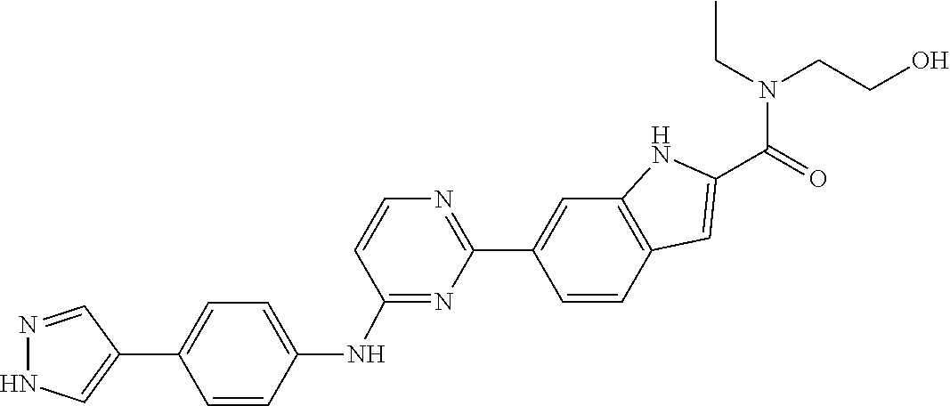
C1=C(C2=NC=CC(NC3=CC=C(C4=CNN=C4)C=C3)=N2)C=CC2=C1NC(C(=O)N(CCO)CC)=C2
